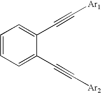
C1(C#C[Ar1])=CC=CC=C1C#C[Ar2]
